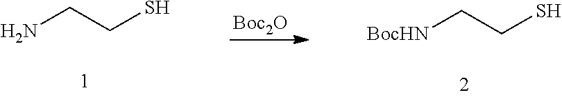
[Boc2O].[BocHN]CCS.NCCS
